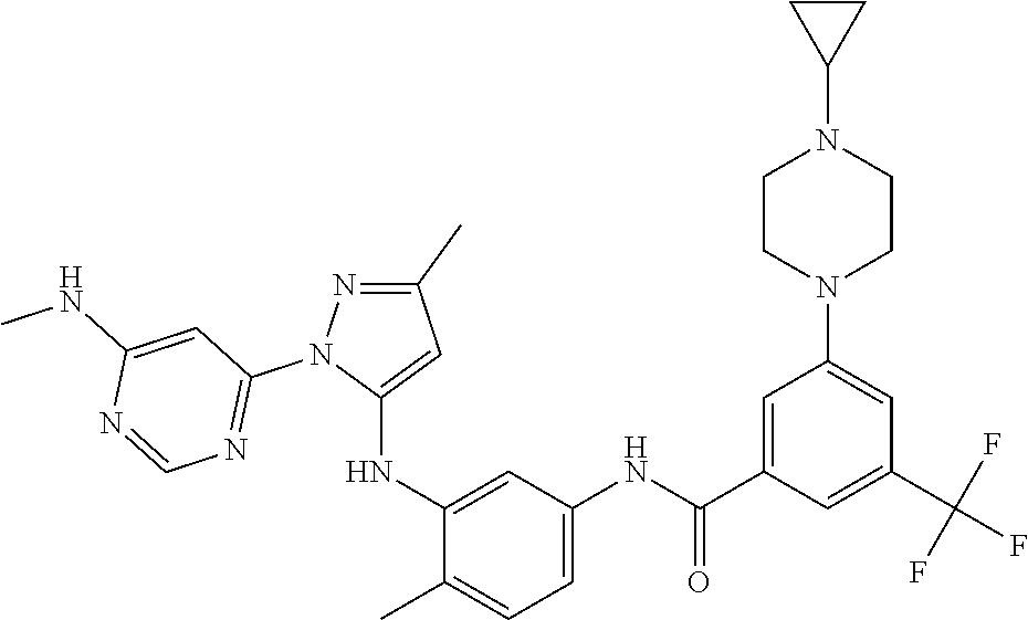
C1(C)=NN(C2=NC=NC(NC)=C2)C(NC2=CC(NC(=O)C3=CC(N4CCN(C5CC5)CC4)=CC(C(F)(F)F)=C3)=CC=C2C)=C1
